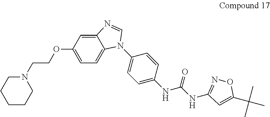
C12=CC(OCCN3CCCCC3)=CC=C1N(C1=CC=C(NC(NC3=NOC(C(C)(C)C)=C3)=O)C=C1)C=N2
